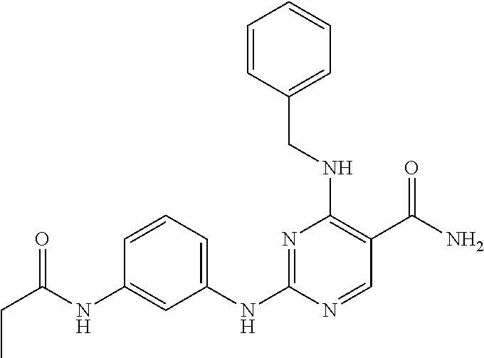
C1=CC=C(NC2=NC(NCC3=CC=CC=C3)=C(C(N)=O)C=N2)C=C1NC(CC)=O
